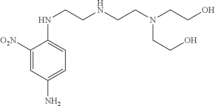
C1([O2N])=CC(N)=CC=C1NCCNCCN(CCO)CCO
